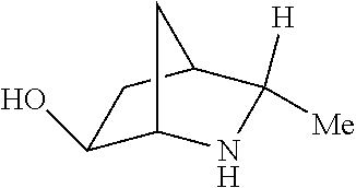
C1(O)C2NC([H])([Me])C(C1)C2
